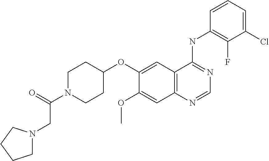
C1(OC2=CC3=C(C=C2OC)N=CN=C3NC2=C(F)C(Cl)=CC=C2)CCN(C(=O)CN2CCCC2)CC1
